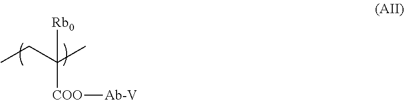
[COO](C(CC)(C)[Rb0])[Ab-V]
